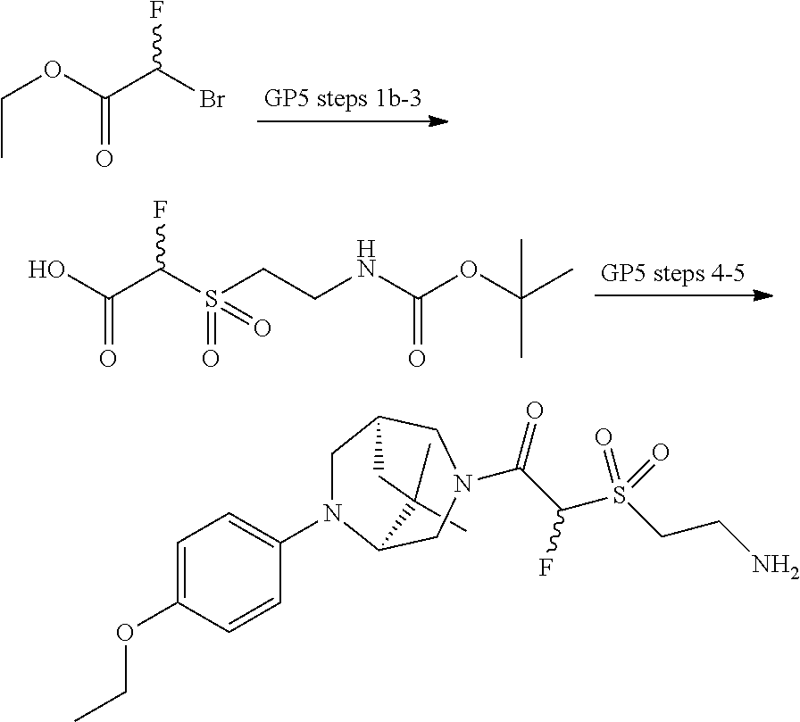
BrC(C(OCC)=O)F.S(CCNC(=O)OC(C)(C)C)(C(C(O)=O)F)(=O)=O.C1=C(OCC)C=CC(N2CC3CN(C(C(S(CCN)(=O)=O)F)=O)CC2C(C)(C)C3)=C1
